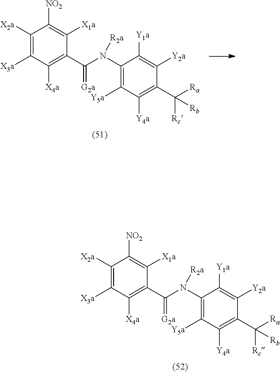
C1([X2a])=C([X3a])C([X4a])=C(C(N(C2=C([Y5a])C([Y4a])=C(C([Ra])([Rc])[Rb])C([Y2a])=C2[Y1a])[R2a])=[G2a])C([X1a])=C1[NO2].C1([X2a])=C([X3a])C([X4a])=C(C(N(C2=C([Y5a])C([Y4a])=C(C([Ra])([Rc])[Rb])C([Y2a])=C2[Y1a])[R2a])=[G2a])C([X1a])=C1[NO2]
